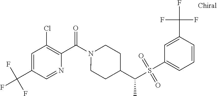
C1=C(C(F)(F)F)C=NC(C(N2CCC(C(S(C3=CC=CC(C(F)(F)F)=C3)(=O)=O)C)CC2)=O)=C1Cl
